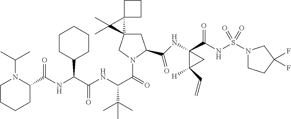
N(C(C(NC(C(=O)N1CC2(CC1C(NC1(C(NS(N3CCC(F)(F)C3)(=O)=O)=O)C([H])(C=C)C1)=O)C1(C2(C)C)CCC1)C(C)(C)C)=O)C1CCCCC1)C(C1N(C(C)C)CCCC1)=O
